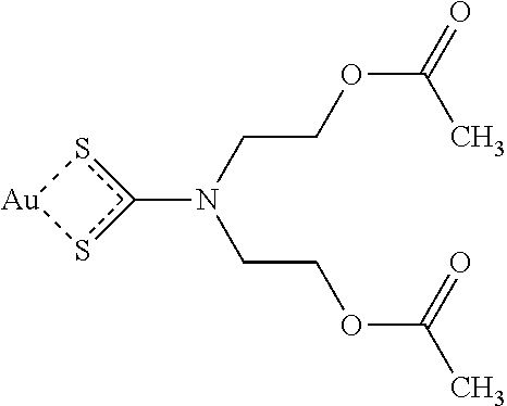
C(CN(CCOC(C)=O)c1s[Au]s1)OC(=O)C
